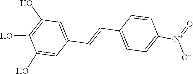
C1(O)=CC(C=CC2=CC=C([N+](=O)[O-])C=C2)=CC(O)=C1O
